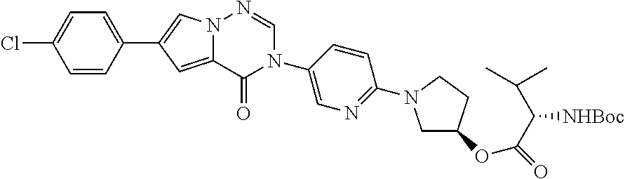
C1=CC(C2=CN3C(=C2)C(=O)N(C2=CN=C(N4CC(OC(C(C(C)C)[NHBoc])=O)CC4)C=C2)C=N3)=CC=C1Cl
